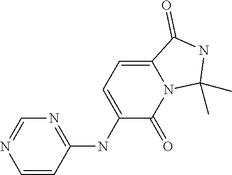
N1=C(NC2=CC=C3N(C2=O)C(C)(C)NC3=O)C=CN=C1
